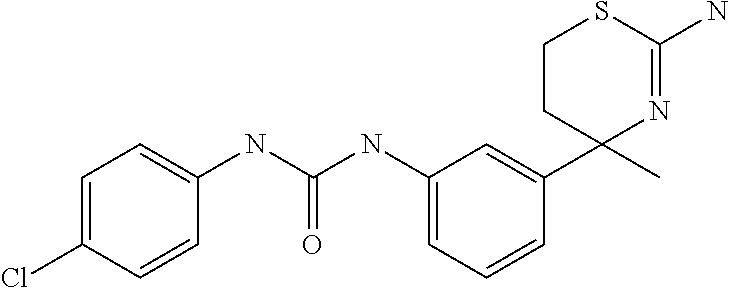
C1(NC(NC2=CC=C(Cl)C=C2)=O)=CC=CC(C2(C)N=C(N)SCC2)=C1
